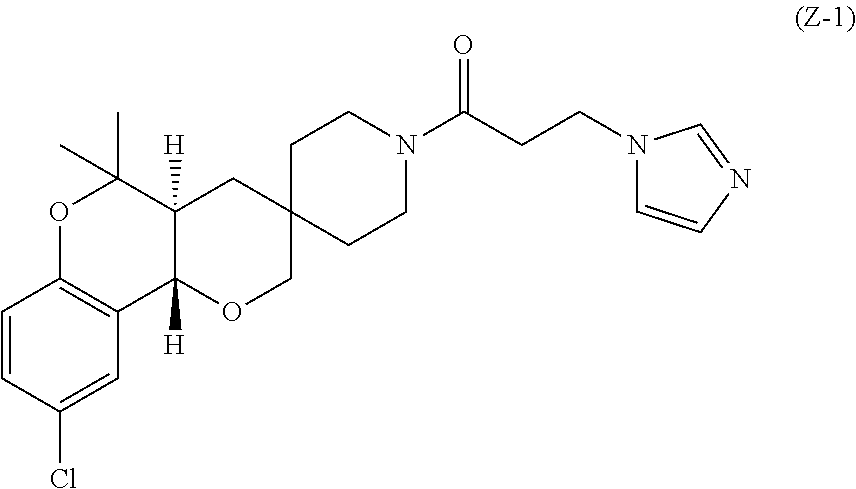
C1=CC(Cl)=CC2=C1OC(C)(C)C1([H])C2([H])OCC2(C1)CCN(C(CCN1C=CN=C1)=O)CC2
